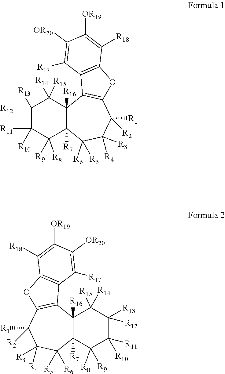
C1([R12])([R13])C([R11])([R10])C([R8])([R9])C2([R7])C([R16])(C1([R15])[R14])C1=C(C([R1])([R2])C([R4])([R3])C2([R6])[R5])OC2=C1C([R17])=C([OR20])C([OR19])=C2[R18].C1([R12])([R13])C([R11])([R10])C([R8])([R9])C2([R7])C([R16])(C1([R15])[R14])C1=C(C([R1])([R2])C([R4])([R3])C2([R6])[R5])OC2=C1C([R17])=C([OR20])C([OR19])=C2[R18]
